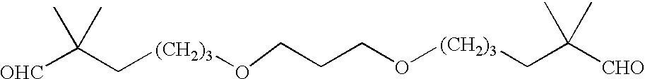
[OHC]C(C[(CH2)3]OCCCO[(CH2)3]CC(C)([CHO])C)(C)C
